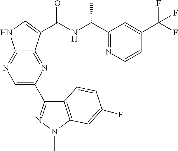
C12=NC(C3=NN(C)C4=C3C=CC(F)=C4)=CN=C1NC=C2C(NC(C1=NC=CC(C(F)(F)F)=C1)C)=O
